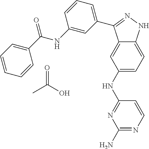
C12=CC(NC3=NC(N)=NC=C3)=CC=C1NN=C2C1=CC=CC(NC(C2=CC=CC=C2)=O)=C1.CC(O)=O
